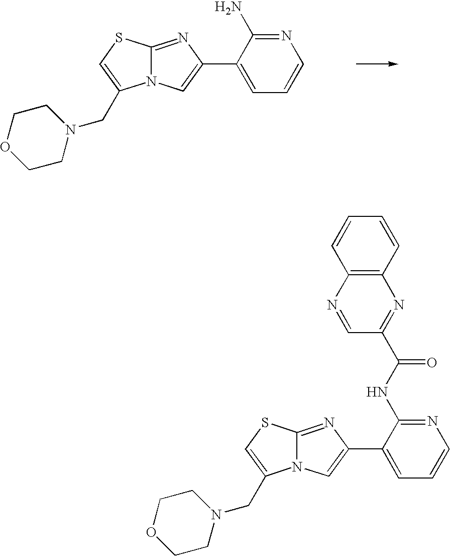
N12C(=NC(C3=CC=CN=C3N)=C1)SC=C2CN1CCOCC1.N12C(=NC(C3=CC=CN=C3NC(C3=NC4=C(N=C3)C=CC=C4)=O)=C1)SC=C2CN1CCOCC1
